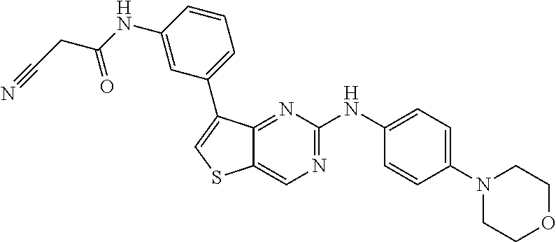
C1(N2CCOCC2)=CC=C(NC2=NC=C3C(=N2)C(C2=CC=CC(NC(CC#N)=O)=C2)=CS3)C=C1
